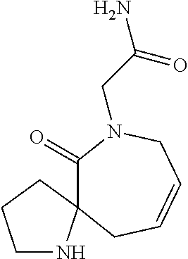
C1(=O)N(CC(=O)N)CC=CCC12NCCC2
